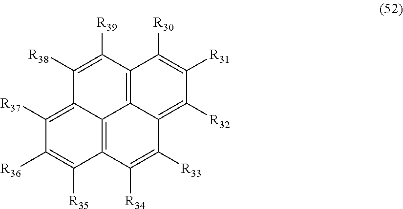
C1([R38])=C([R39])C2=C3C4=C(C([R35])=C([R36])C([R37])=C14)C([R34])=C([R33])C3=C([R32])C([R31])=C2[R30]
